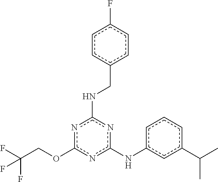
O(c1nc(NCc2ccc(F)cc2)nc(Nc2cccc(C(C)C)c2)n1)CC(F)(F)F
